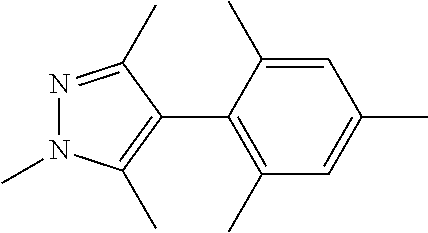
C1(C2=C(C)N(C)N=C2C)=C(C)C=C(C)C=C1C
